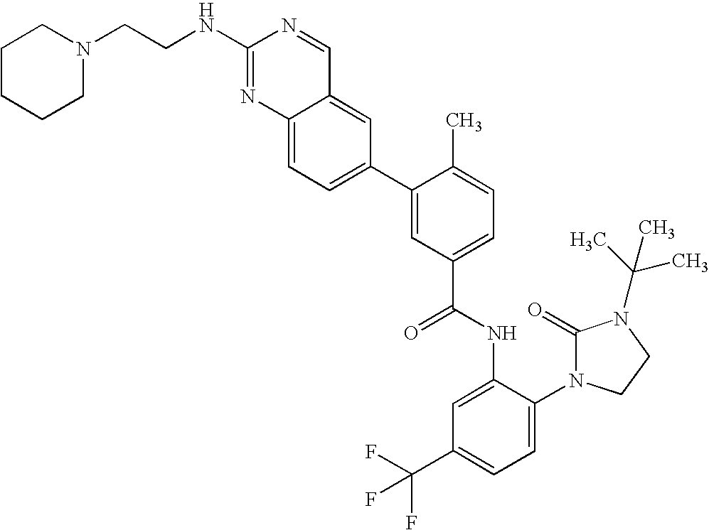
C12=CC=C(C3=CC(C(NC4=CC(C(F)(F)F)=CC=C4N4C(=O)N(C(C)(C)C)CC4)=O)=CC=C3C)C=C1C=NC(NCCN1CCCCC1)=N2
